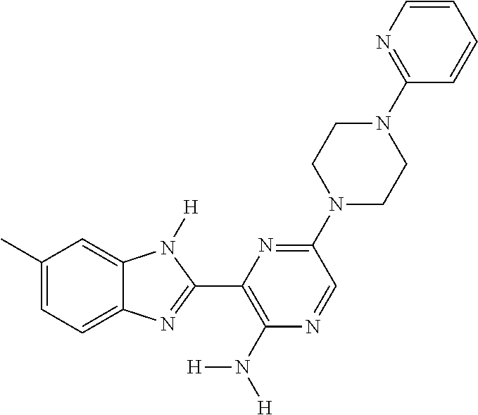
C1(C)=CC=C2C(=C1)N([H])C(C1=C(N([H])[H])N=CC(N3CCN(C4=NC=CC=C4)CC3)=N1)=N2
